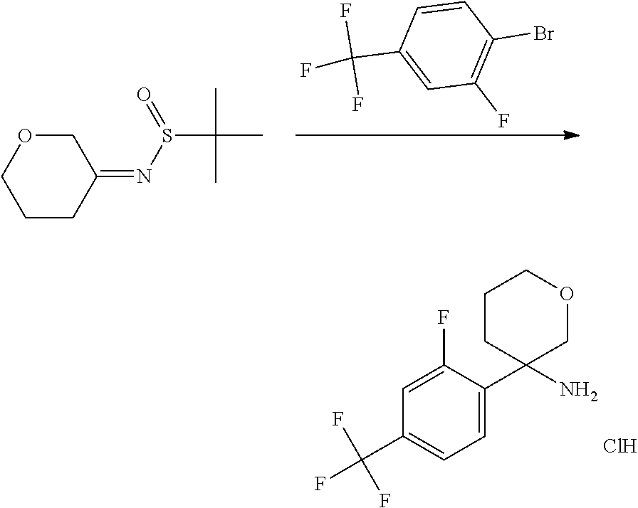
C1=C(C2(N)COCCC2)C(F)=CC(C(F)(F)F)=C1.Cl.C1=CC(C(F)(F)F)=CC(F)=C1Br.C1CC(=NS(C(C)(C)C)=O)COC1
